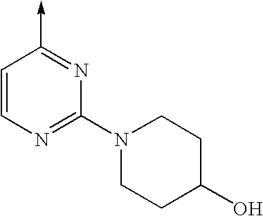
C1=CN=C(N2CCC(O)CC2)N=C1->C
